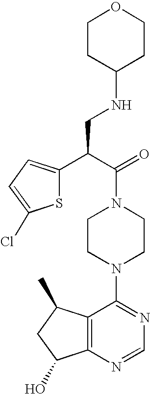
C(N1CCN(C2=NC=NC3=C2C(C)CC3O)CC1)(C(CNC1CCOCC1)C1=CC=C(Cl)S1)=O
